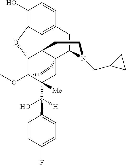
C1(O)=C2C3=C(C=C1)CC1C45C3(C(C(OC)(C(C(O)([H])C3=CC=C(F)C=C3)([Me])C4)C=C5)O2)CCN1CC1CC1
